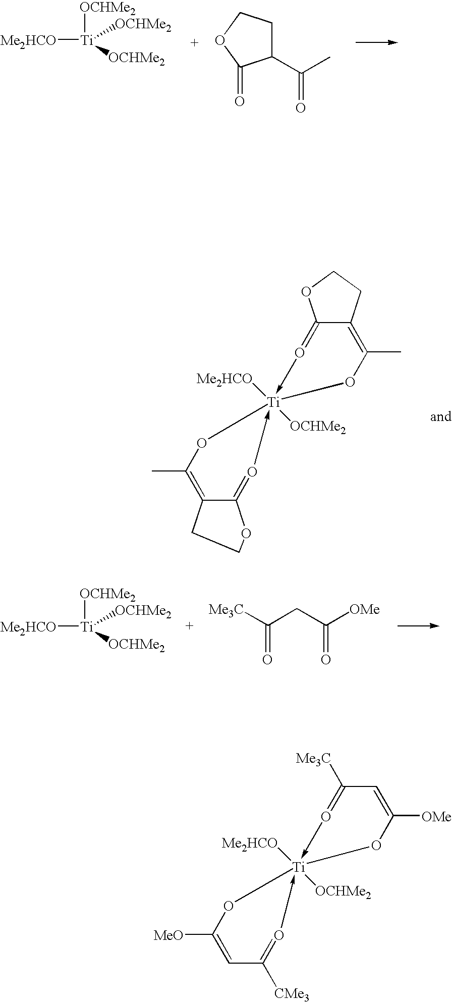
[Me2HCO][Ti]([OCHMe2])([OCHMe2])[OCHMe2].C1(C(C)=O)CCOC1=O.C12=O->[Ti]3([Me2HCO])([OCHMe2])(-O=C4C(=C(C)O3)CCO4)OC(C)=C1CCO2.[Me2HCO][Ti]([OCHMe2])([OCHMe2])[OCHMe2].C(C([OMe])=O)C([Me3C])=O.C1([Me3C])=O->[Ti]2([Me2HCO])([OCHMe2])(-O=C([CMe3])C=C([MeO])O2)OC([OMe])=C1
